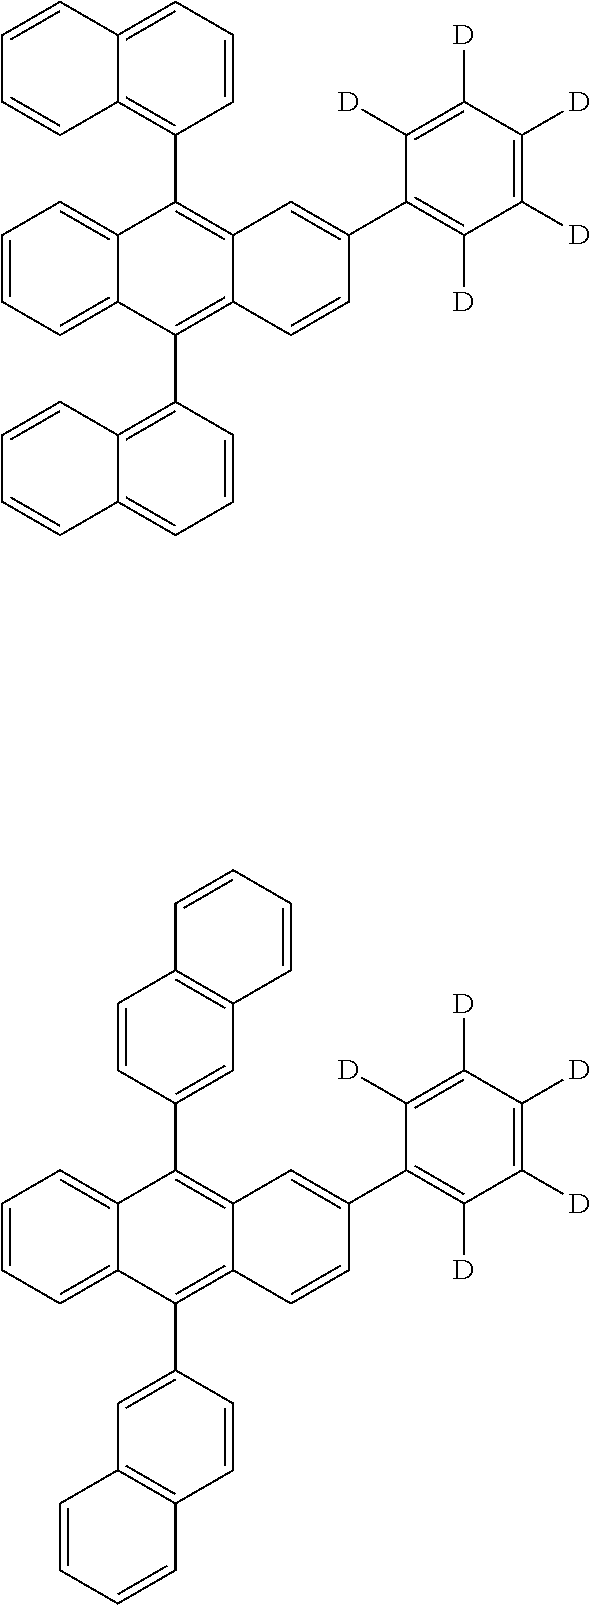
C1=CC=C2C(=C1)C(C1=C3C(=CC=C1)C=CC=C3)=C1C(=C2C2=C3C(=CC=C2)C=CC=C3)C=CC(C2=C([D])C([D])=C([D])C([D])=C2[D])=C1.C1=CC=C2C(=C1)C(C1=CC3=C(C=C1)C=CC=C3)=C1C(=C2C2=CC3=C(C=C2)C=CC=C3)C=CC(C2=C([D])C([D])=C([D])C([D])=C2[D])=C1
